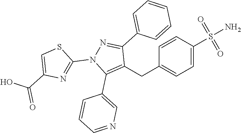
C1(CC2=C(C3=CN=CC=C3)N(C3=NC(C(=O)O)=CS3)N=C2C2=CC=CC=C2)=CC=C(S(N)(=O)=O)C=C1
